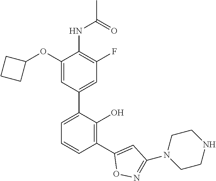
C1(NC(C)=O)=C(F)C=C(C2=CC=CC(C3=CC(N4CCNCC4)=NO3)=C2O)C=C1OC1CCC1
